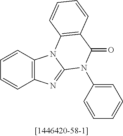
C1=CC2=C(C=C1)N=C1N2C2=C(C(=O)N1C1=CC=CC=C1)C=CC=C2
